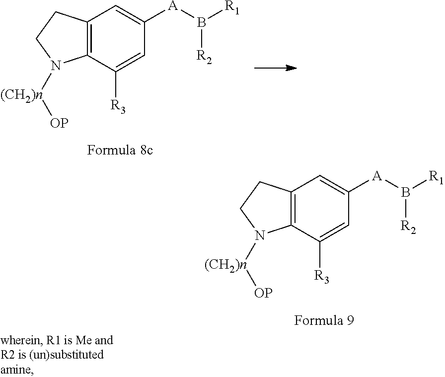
C1=C([A]B([R2])[R1])C=C([R3])C2=C1CCN2[(CH2)n][OP].C1=C([A]B([R2])[R1])C=C([R3])C2=C1CCN2[(CH2)n][OP]
